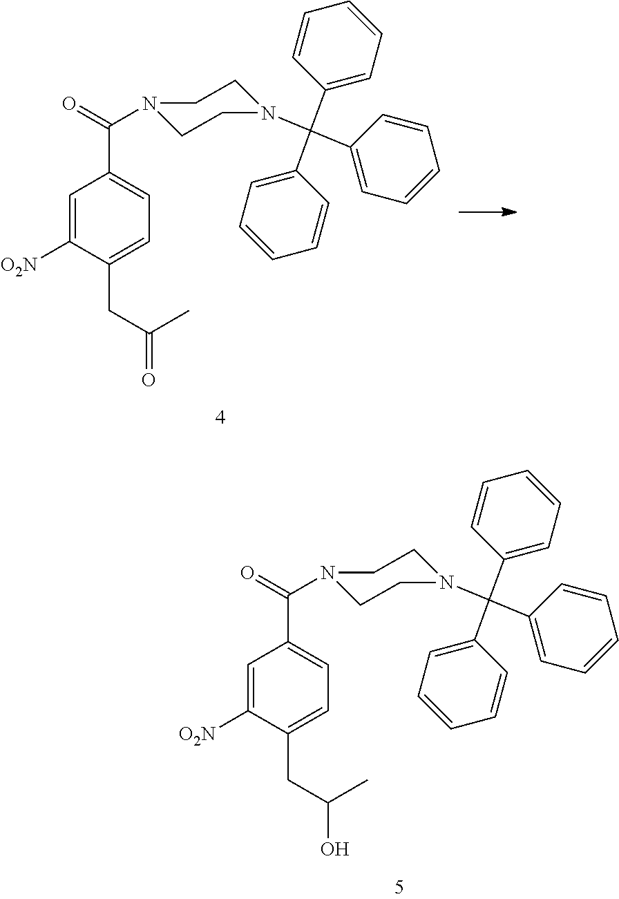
C1=C([O2N])C(CC(O)C)=CC=C1C(=O)N1CCN(C(C2=CC=CC=C2)(C2=CC=CC=C2)C2=CC=CC=C2)CC1.C1=C([O2N])C(CC(=O)C)=CC=C1C(=O)N1CCN(C(C2=CC=CC=C2)(C2=CC=CC=C2)C2=CC=CC=C2)CC1
